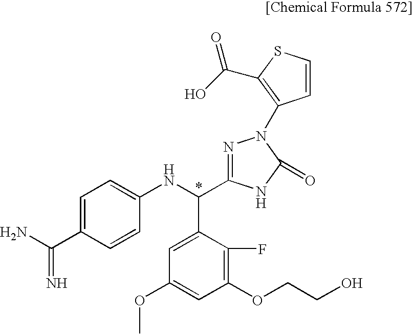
C1=C(C(=N)N)C=CC(NC(C2=CC(OC)=CC(OCCO)=C2F)C2=NN(C3=C(C(O)=O)SC=C3)C(=O)N2)=C1
